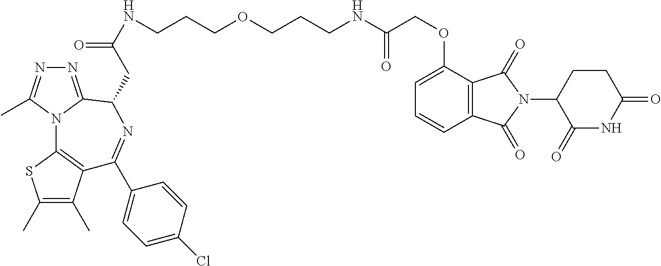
C1(C)=C(C)C2=C(S1)N1C(=NN=C1C)C(CC(=O)NCCCOCCCNC(=O)COC1=CC=CC3=C1C(=O)N(C1C(=O)NC(=O)CC1)C3=O)N=C2C1=CC=C(Cl)C=C1
